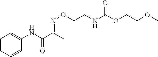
C1=CC=CC(NC(C(C)=NOCCNC(OCCOC)=O)=O)=C1
